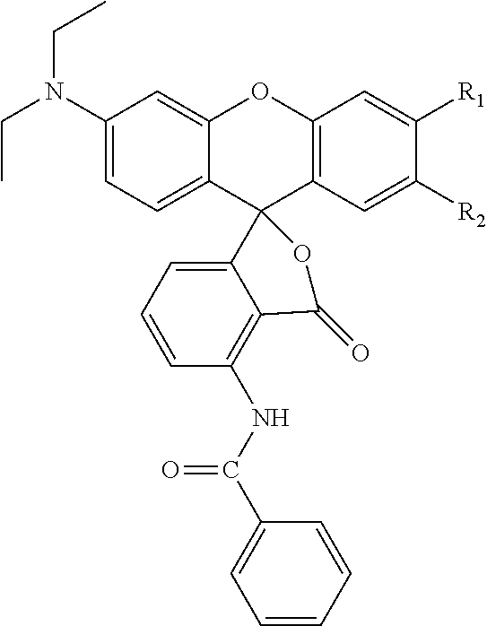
C(C)N(C1=CC=C2C(=C1)OC1=C(C23OC(=O)C2=C(NC(=O)C4=CC=CC=C4)C=CC=C32)C=C([R2])C([R1])=C1)CC
